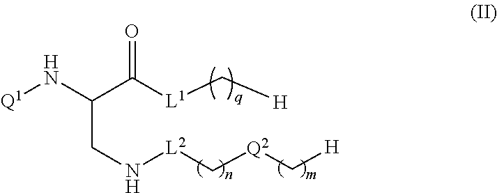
C(CN[L2]C[Q2]C[H])(C([L1]C[H])=O)N[Q1]
